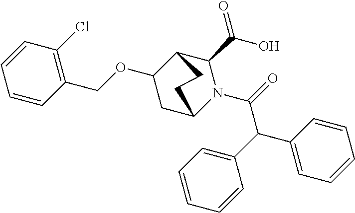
C1=CC(Cl)=C(COC2CC3N(C(=O)C(C4=CC=CC=C4)C4=CC=CC=C4)C(C(O)=O)C2CC3)C=C1
